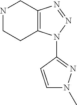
N1CCC2=C(C1)N=NN2C1=NN(C)C=C1
